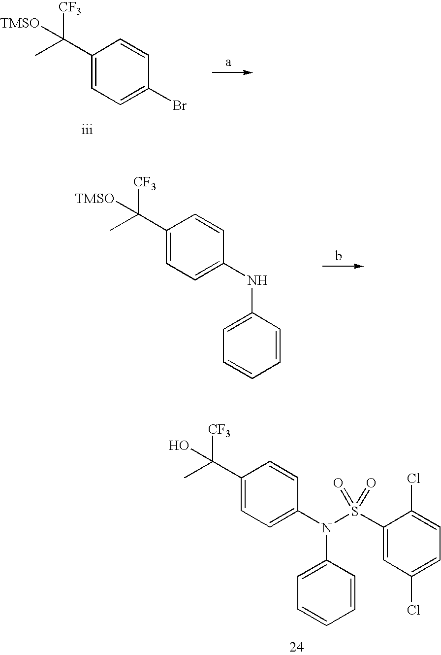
C1(C(C)([CF3])O)=CC=C(N(C2=CC=CC=C2)S(C2=CC(Cl)=CC=C2Cl)(=O)=O)C=C1.C1(C(C)([CF3])[TMSO])=CC=C(Br)C=C1.C1(C(C)([CF3])[TMSO])=CC=C(NC2=CC=CC=C2)C=C1
